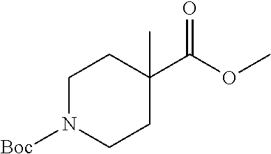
C1N([Boc])CCC(C(OC)=O)(C)C1
